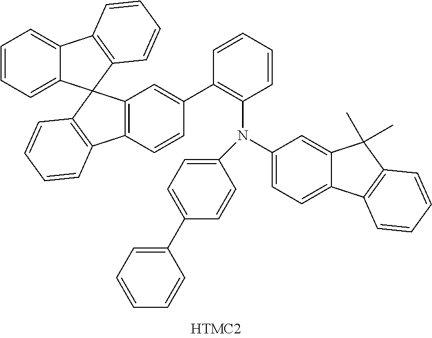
C1(C2=CC=CC=C2)=CC=C(N(C2=CC=C3C(=C2)C(C)(C)C2=C3C=CC=C2)C2=C(C3=CC4=C(C=C3)C3=C(C45C4=C(C6=CC=CC=C56)C=CC=C4)C=CC=C3)C=CC=C2)C=C1
